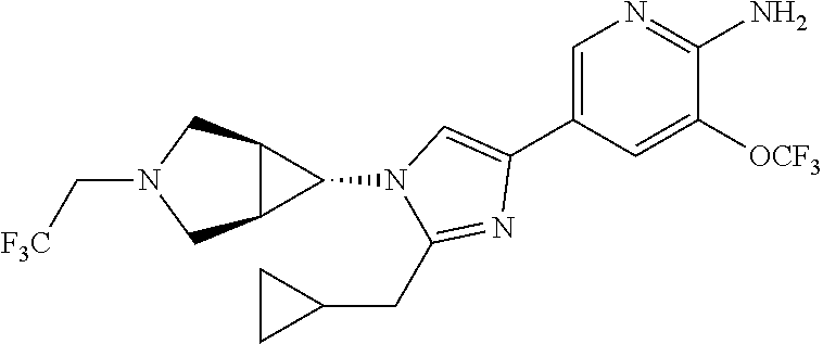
C1=C(C2=CN(C3C4C3CN(C[F3C])C4)C(CC3CC3)=N2)C=C([OCF3])C(N)=N1
